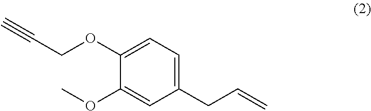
C1(OCC#C)=CC=C(CC=C)C=C1OC
